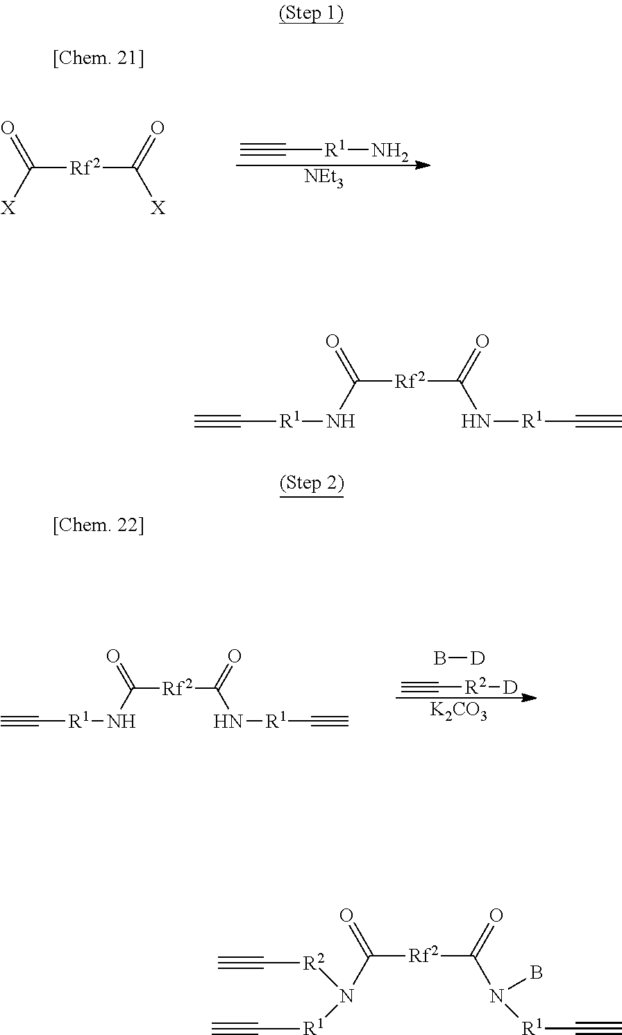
C([Rf2]C([X])=O)([X])=O.C#C[R1]N.[NEt3].C#C[R1]NC([Rf2]C(N[R1]C#C)=O)=O.C#C[R2][D].B[D].[K2CO3].C#C[R1]NC([Rf2]C(N[R1]C#C)=O)=O.N(C([Rf2]C(N([R1]C#C)B)=O)=O)([R2]C#C)[R1]C#C
